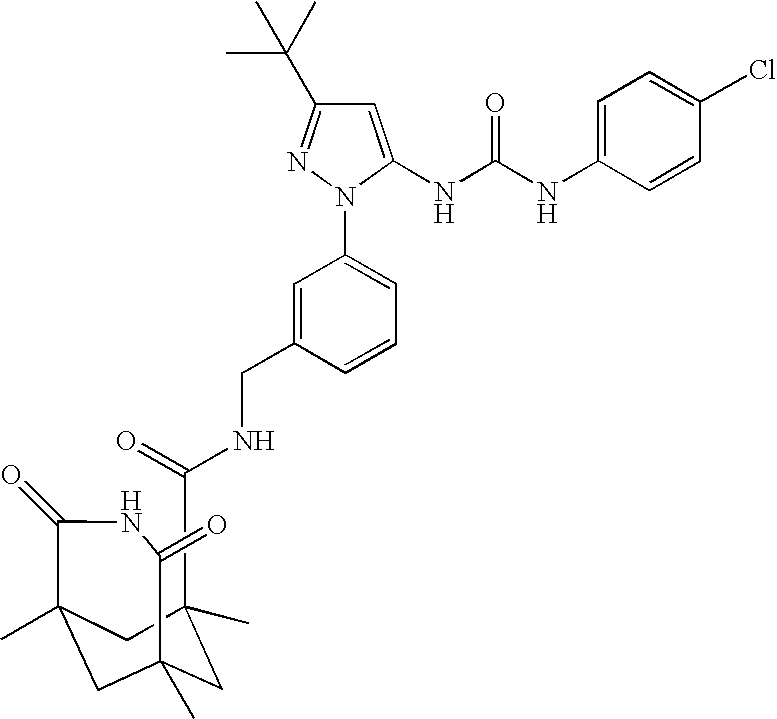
C(C1=CC(N2N=C(C(C)(C)C)C=C2NC(NC2=CC=C(Cl)C=C2)=O)=CC=C1)NC(=O)CC1(C)CC2(C)CC(C)(C1)C(=O)NC2=O
